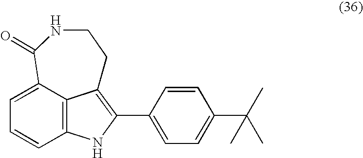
C12=C3C(=CC=C1)C(=O)NCCC3=C(C1=CC=C(C(C)(C)C)C=C1)N2
